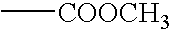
C[COOCH3]
